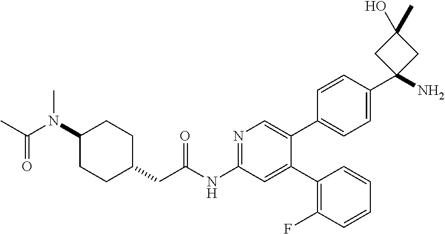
C1(N(C(C)=O)C)CCC(CC(NC2=NC=C(C3=CC=C(C4(N)CC(C)(O)C4)C=C3)C(C3=C(F)C=CC=C3)=C2)=O)CC1
